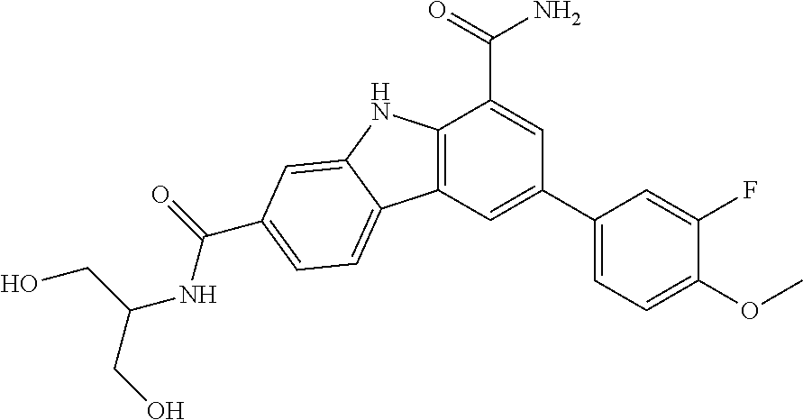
C12=C(C=C(C3=CC=C(OC)C(F)=C3)C=C1C(=O)N)C1=CC=C(C(=O)NC(CO)CO)C=C1N2
